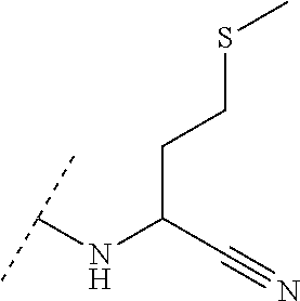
C(C(C#N)NC(C)C)CSC
